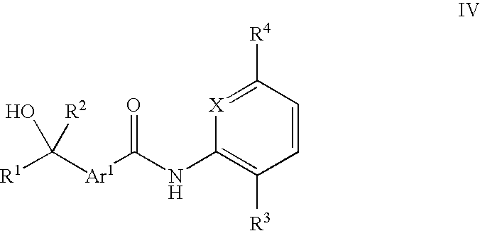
[R1]C([Ar1]C(NC1=C([R3])C=CC([R4])=[X]1)=O)(O)[R2]
